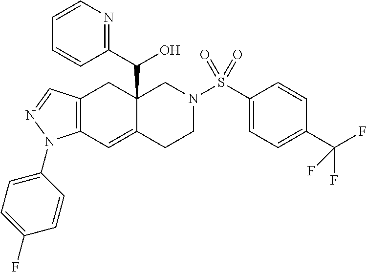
C12=C(C=C3C(C(C4=NC=CC=C4)O)(C1)CN(S(C1=CC=C(C(F)(F)F)C=C1)(=O)=O)CC3)N(C1=CC=C(F)C=C1)N=C2
